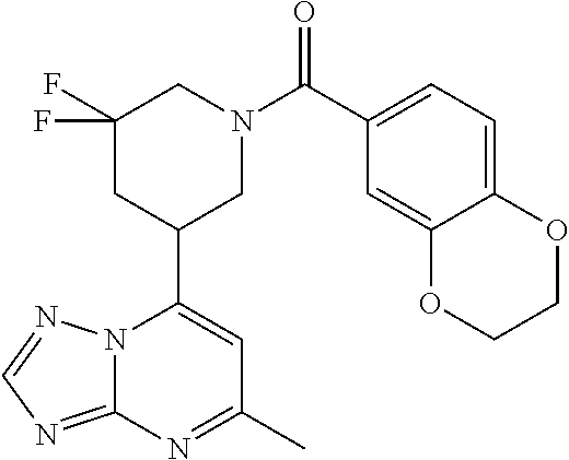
N12C(=NC=N1)N=C(C)C=C2C1CN(C(=O)C2=CC=C3C(=C2)OCCO3)CC(F)(F)C1
